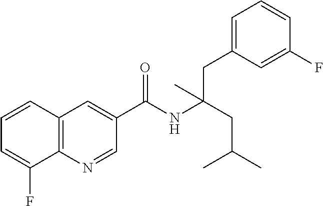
C1=CC2=C(C(F)=C1)N=CC(C(NC(CC(C)C)(CC1=CC=CC(F)=C1)C)=O)=C2
